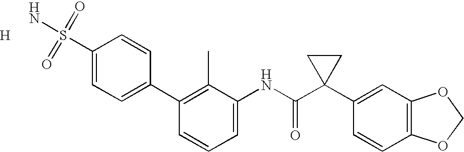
C1(C2=CC=C(S(=O)(=O)N)C=C2)=C(C)C(NC(C2(C3=CC4=C(C=C3)OCO4)CC2)=O)=CC=C1.[H]
